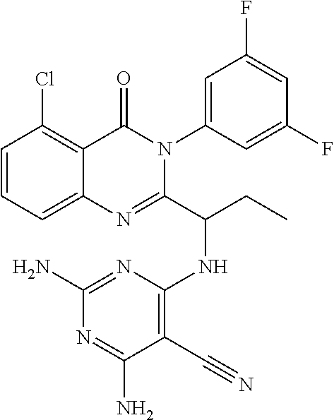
C1=CC=C2C(=C1Cl)C(=O)N(C1=CC(F)=CC(F)=C1)C(C(CC)NC1=C(C#N)C(N)=NC(N)=N1)=N2
